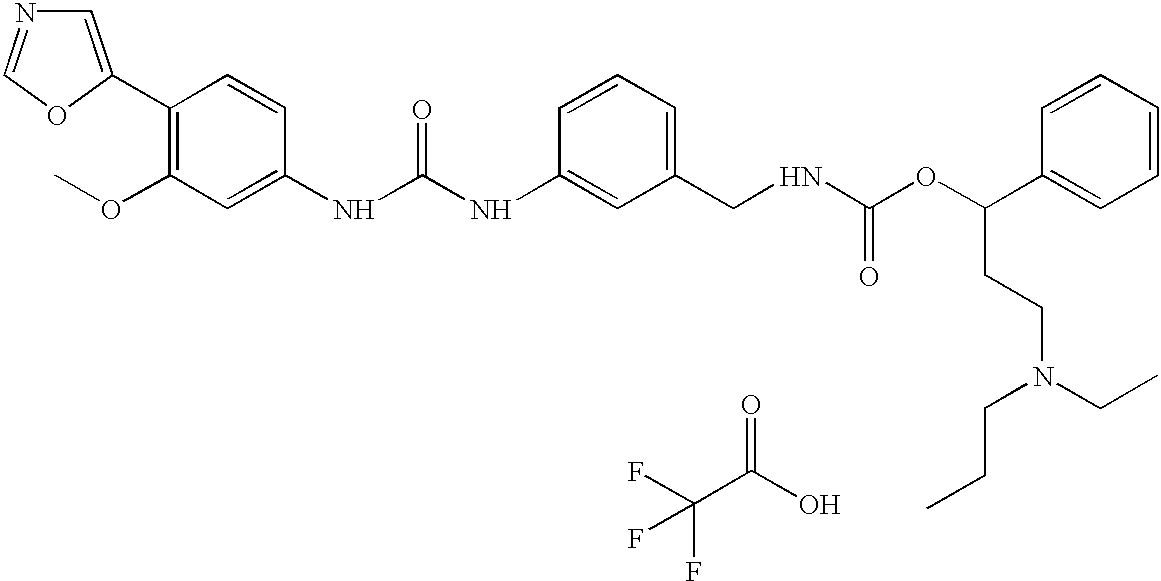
C1=C(C2=C(OC)C=C(NC(NC3=CC(CNC(OC(C4=CC=CC=C4)CCN(CC)CCC)=O)=CC=C3)=O)C=C2)OC=N1.C(C(O)=O)(F)(F)F
